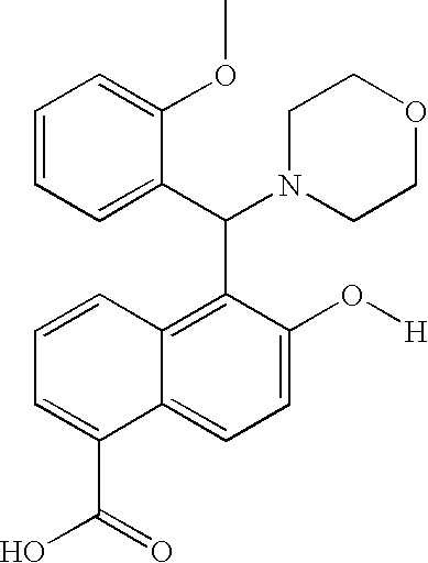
C1=C(C(O)=O)C2=CC=C(O[H])C(C(C3=CC=CC=C3OC)N3CCOCC3)=C2C=C1
